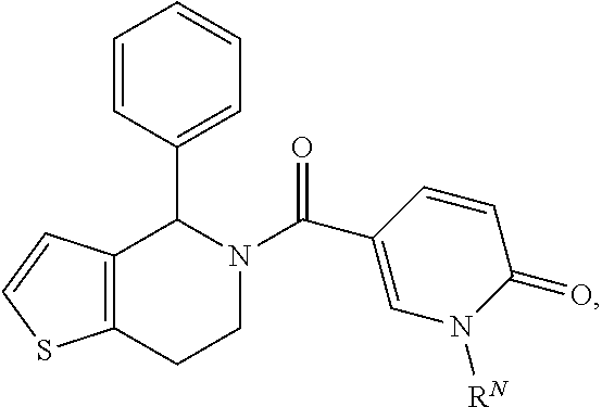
C1=CC(C2N(C(=O)C3=CN([RN])C(=O)C=C3)CCC3=C2C=CS3)=CC=C1
